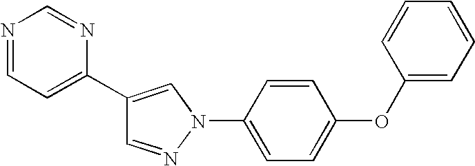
C1=NN(C2=CC=C(OC3=CC=CC=C3)C=C2)C=C1C1=CC=NC=N1
